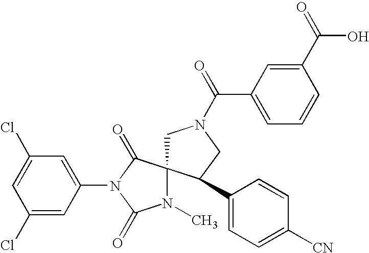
C1=C(Cl)C=C(N2C(=O)N(C)C3(C2=O)CN(C(=O)C2=CC=CC(C(=O)O)=C2)CC3C2=CC=C([CN])C=C2)C=C1Cl
